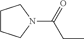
C1CCN(C(=O)CC)C1
